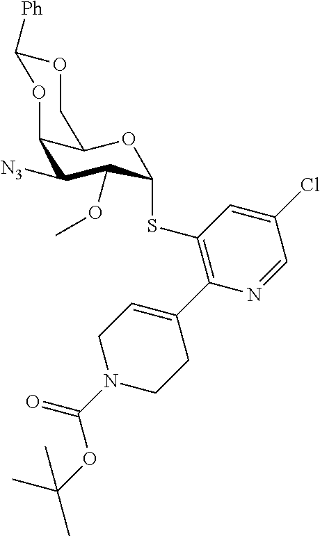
O1C([Ph])OC2C([N3])C(OC)C(SC3=C(C4=CCN(C(OC(C)(C)C)=O)CC4)N=CC(Cl)=C3)OC2C1
